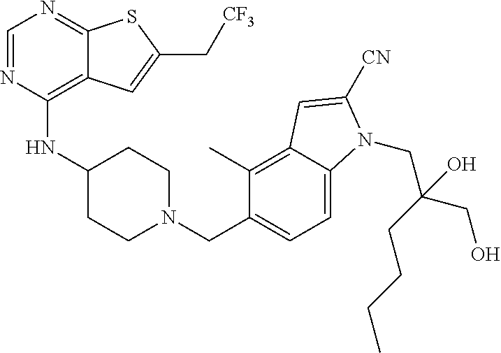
C1=NC(NC2CCN(CC3=CC=C4C(=C3C)C=C([CN])N4CC(CCCC)(CO)O)CC2)=C2C(=N1)SC(C[CF3])=C2
